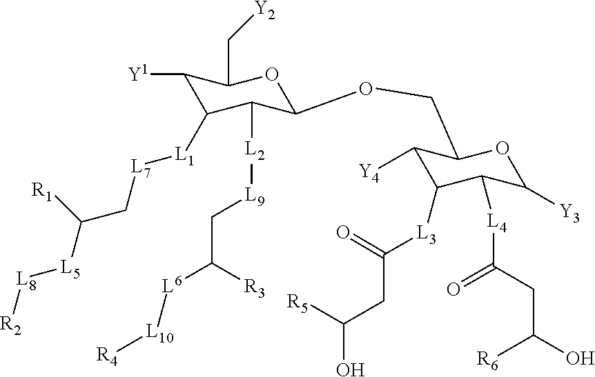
C1([Y1])C([L1][L7]CC([L5][L8][R2])[R1])C([L2][L9]CC([R3])[L6][L10][R4])C(OCC2C([Y4])C([L3]C(CC(O)[R5])=O)C([L4]C(CC(O)[R6])=O)C([Y3])O2)OC1C[Y2]
